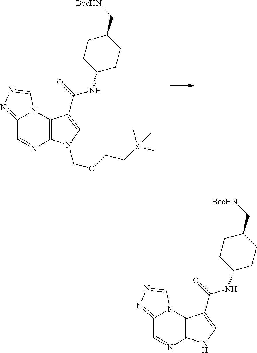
C12=NN=CN1C1=C(N=C2)N(COCC[Si](C)(C)C)C=C1C(=O)NC1CCC(C[BocHN])CC1.C12=NN=CN1C1=C(N=C2)NC=C1C(=O)NC1CCC(C[BocHN])CC1
